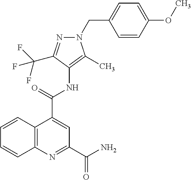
C12=C(N=C(C(=O)N)C=C1C(=O)NC1=C(C)N(CC3=CC=C(OC)C=C3)N=C1C(F)(F)F)C=CC=C2
